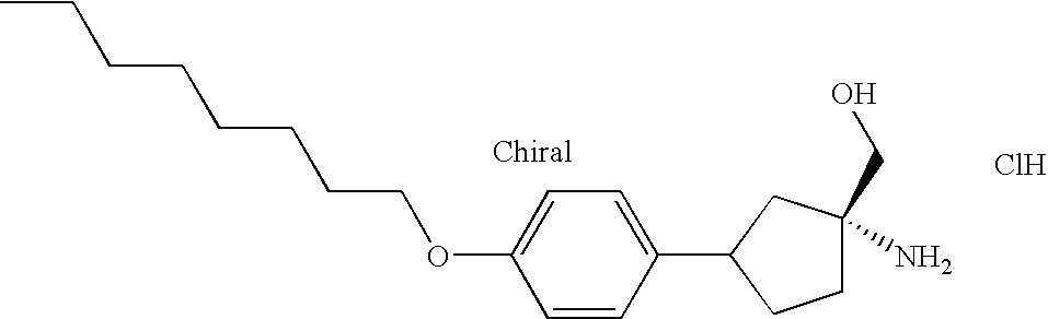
C1=CC(C2CCC(N)(CO)C2)=CC=C1OCCCCCCCC.Cl
